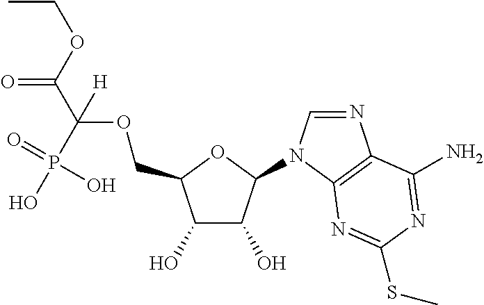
S(C1=NC2=C(N=CN2C2C(O)C(O)C(COC(C(=O)OCC)([H])P(=O)(O)O)O2)C(N)=N1)C
